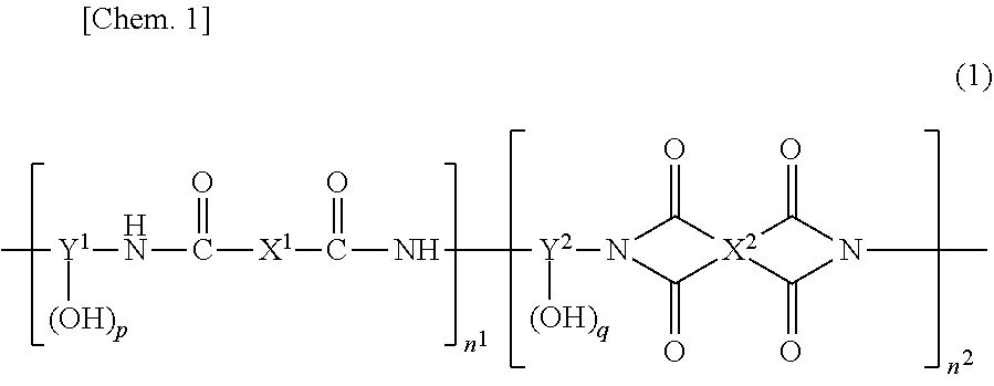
C[Y1](NC([X1]C(N[Y2](N1C(=O)[X2]2(C1=O)C(=O)N(C)C2=O)[(OH)q])=O)=O)[(OH)p]
